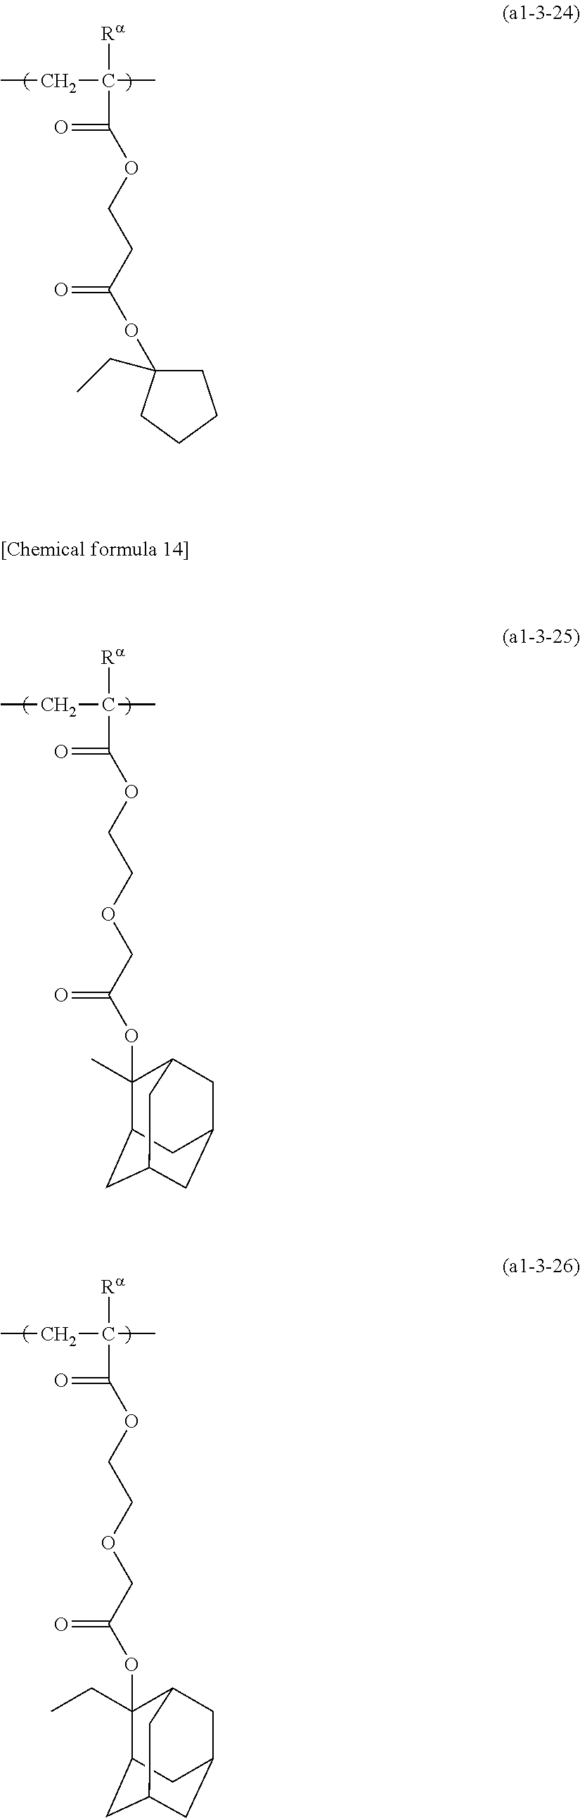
CCC(C)([Ra])C(=O)OCCC(=O)OC1(CC)CCCC1.CCC(C)([Ra])C(=O)OCCOCC(OC1(C)C2CC3CC(CC1C3)C2)=O.CCC(C)([Ra])C(=O)OCCOCC(OC1(CC)C2CC3CC(CC1C3)C2)=O
